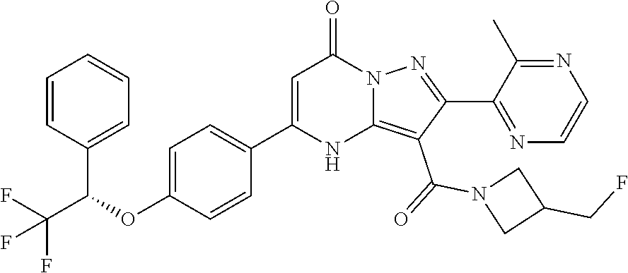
C(C(OC1=CC=C(C2=CC(=O)N3C(=C(C(=O)N4CC(CF)C4)C(C4=NC=CN=C4C)=N3)N2)C=C1)C1=CC=CC=C1)(F)(F)F
